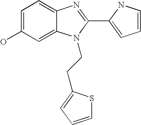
C1=C(O)C=C2C(=C1)N=C(C1=CC=CN1)N2CCC1=CC=CS1
